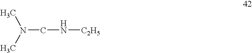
N(CN[C2H5])(C)C
